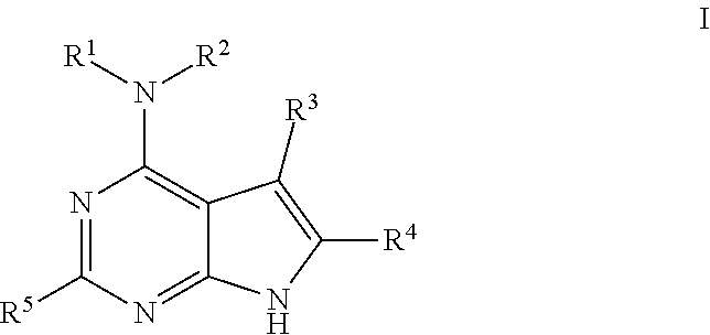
N1=C([R5])N=C2C(=C1N([R1])[R2])C([R3])=C([R4])N2
